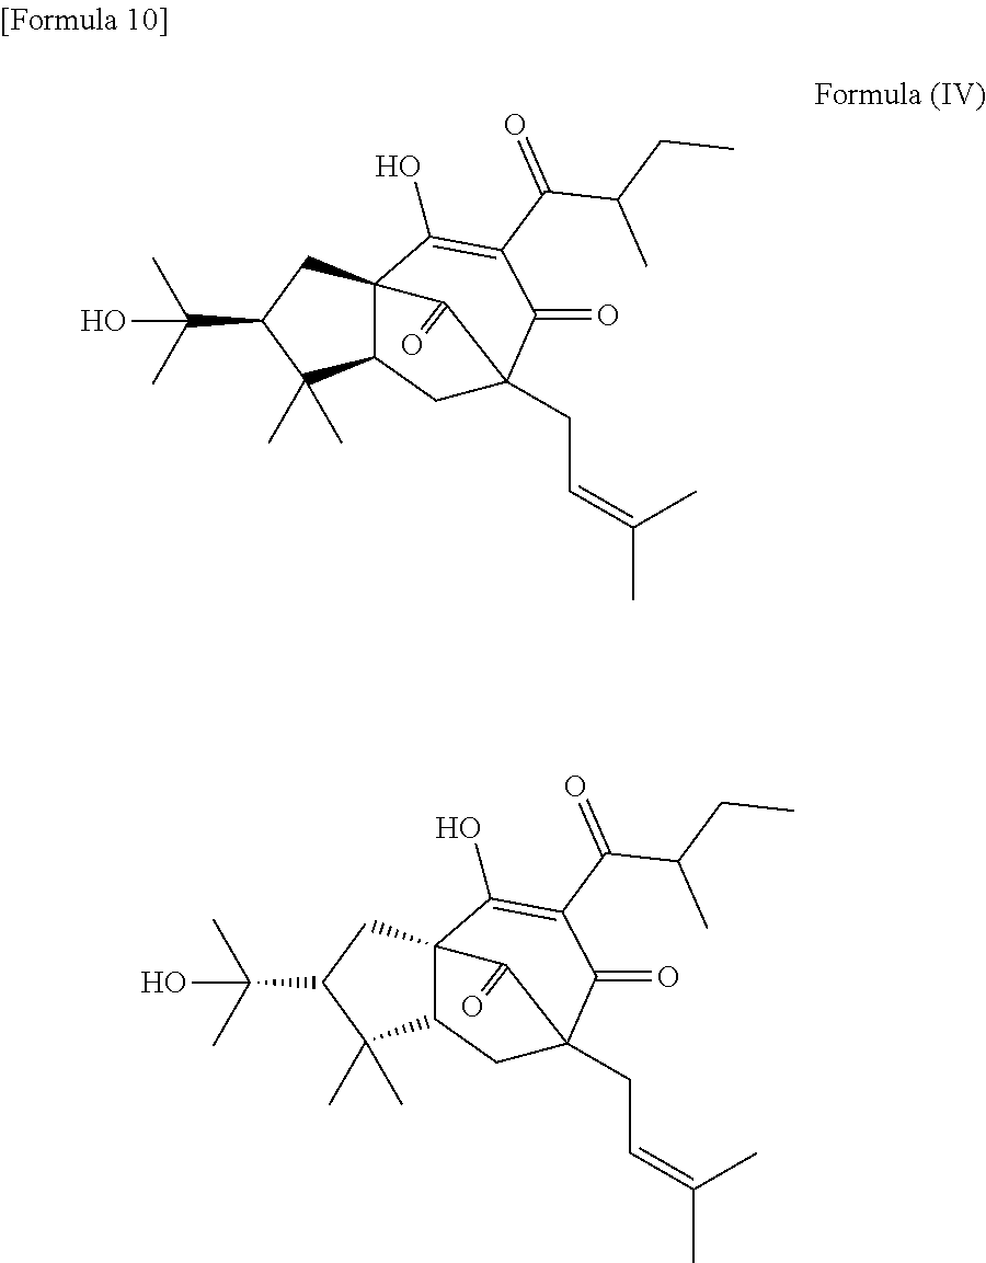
C1C2(CC=C(C)C)C(=O)C(C(=O)C(CC)C)=C(O)C3(C1C(C)(C)C(C(C)(C)O)C3)C2=O.C1C2(CC=C(C)C)C(=O)C(C(=O)C(CC)C)=C(O)C3(C1C(C)(C)C(C(C)(C)O)C3)C2=O
